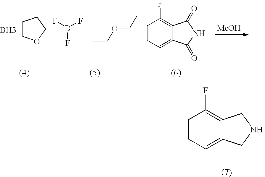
C1=CC=C2C(=C1F)C[NH]C2.[MeOH].C1COCC1.B.FB(F)F.CCOCC.C1=CC=C2C(=C1F)C(=O)NC2=O
